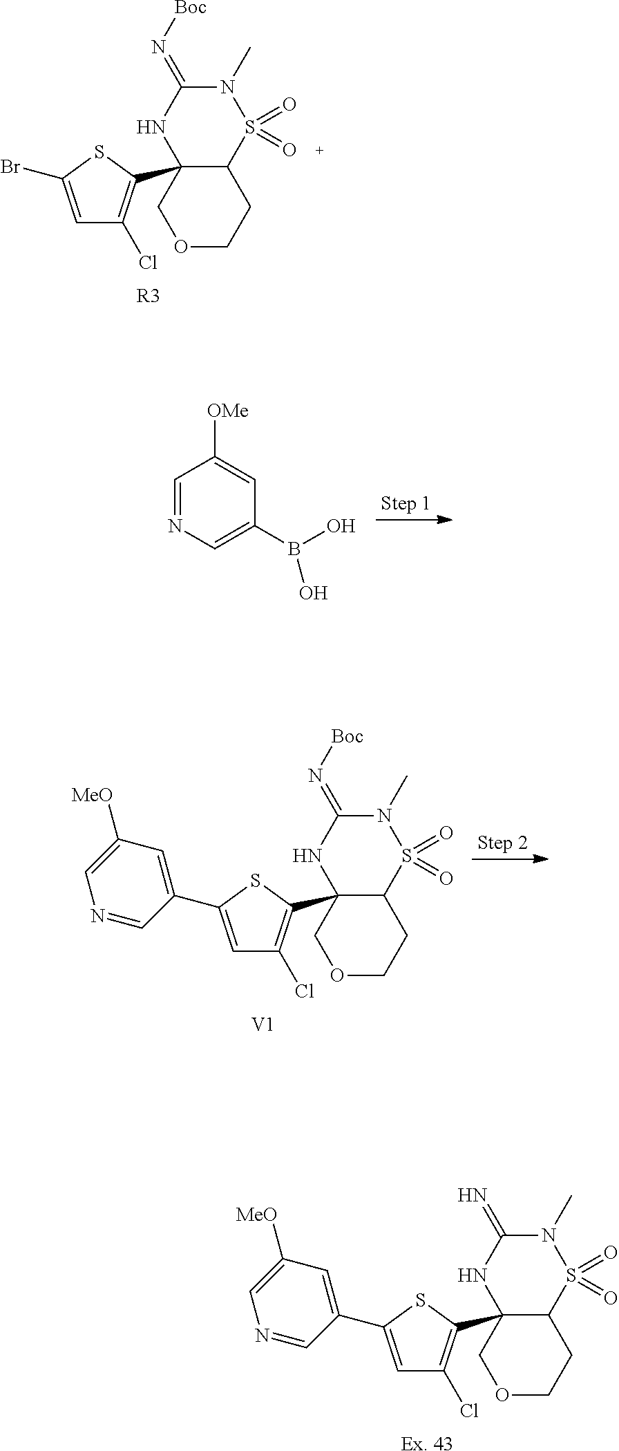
O1CCC2C(C3=C(Cl)C=C(C4=CC([MeO])=CN=C4)S3)(C1)NC(=N)N(C)S2(=O)=O.[Ex. 43].C1=NC=C(B(O)O)C=C1[OMe].O1CCC2C(C3=C(Cl)C=C(C4=CC([MeO])=CN=C4)S3)(C1)NC(=N[Boc])N(C)S2(=O)=O.[V1].O1CCC2C(C3=C(Cl)C=C(Br)S3)(C1)NC(=N[Boc])N(C)S2(=O)=O.[R3]
